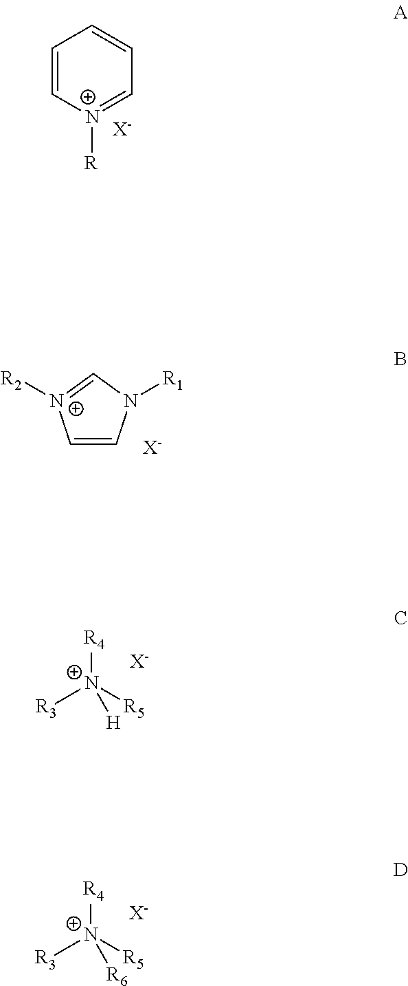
C1=C[N+]([R])=CC=C1.[X-].C1=CN([R1])C=[N+]1[R2].[X-].[R3][N+]([R5])([R4])[H].[X-].[R3][N+]([R5])([R4])[R6].[X-]
